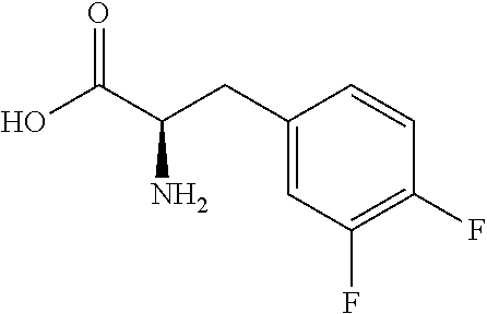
C1(CC(C(O)=O)N)=CC(F)=C(F)C=C1
